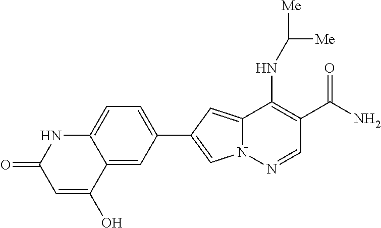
N12C(=CC(C3=CC=C4C(=C3)C(O)=CC(=O)N4)=C1)C(NC([Me])[Me])=C(C(N)=O)C=N2
